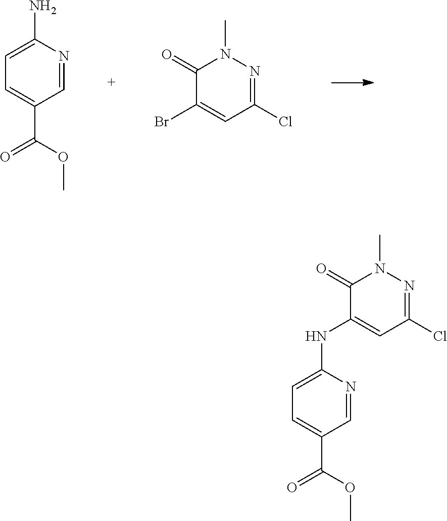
C1=NC(N)=CC=C1C(OC)=O.C1(Cl)=NN(C)C(=O)C(Br)=C1.C1(Cl)=NN(C)C(=O)C(NC2=CC=C(C(OC)=O)C=N2)=C1
